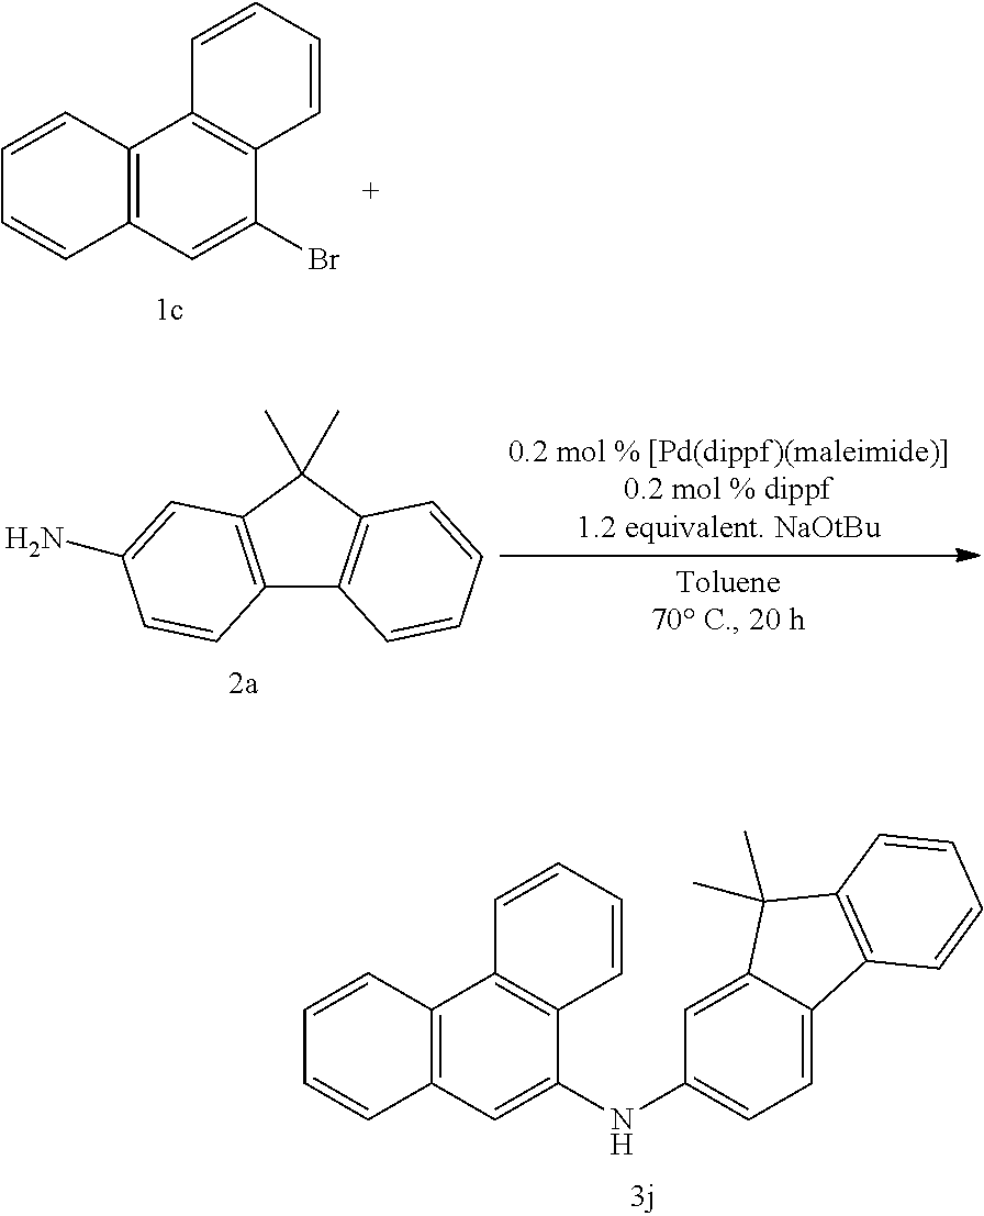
C1=CC=CC2=C1C1=C(C(Br)=C2)C=CC=C1.C12=C(C=C(NC3=CC=C4C(=C3)C(C)(C)C3=C4C=CC=C3)C3=C1C=CC=C3)C=CC=C2.C12=C(C(C)(C)C3=C1C=CC=C3)C=C(N)C=C2
